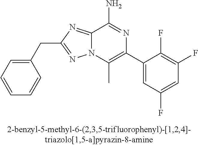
C1(CC2=NN3C(=N2)C(N)=NC(C2=CC(F)=CC(F)=C2F)=C3C)=CC=CC=C1
